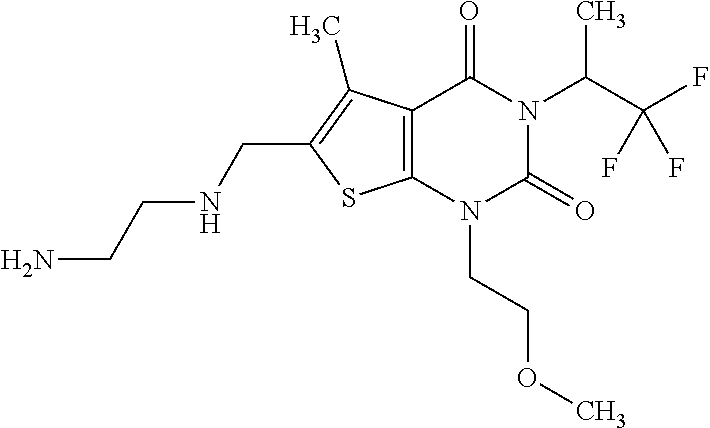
C12=C(N(CCOC)C(=O)N(C(C(F)(F)F)C)C1=O)SC(CNCCN)=C2C
